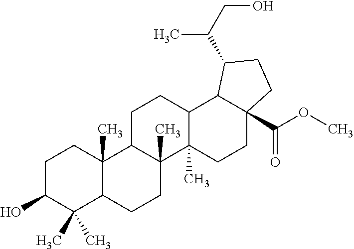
C1C(O)C(C)(C)C2C(C)(C1)C1C(C)(CC2)C2(C)C(CC1)C1C(C(OC)=O)(CC2)CCC1C(C)CO
